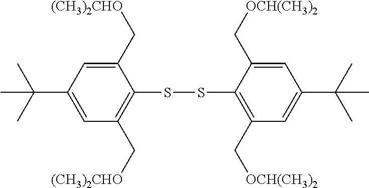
C1(C[(CH3)2CHO])=CC(C(C)(C)C)=CC(C[(CH3)2CHO])=C1SSC1=C(C[OCH(CH3)2])C=C(C(C)(C)C)C=C1C[OCH(CH3)2]
